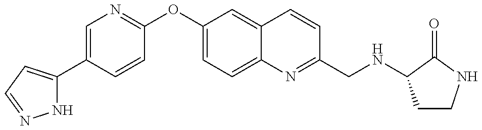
N1C(C2=CN=C(OC3=CC=C4C(=C3)C=CC(CNC3CCNC3=O)=N4)C=C2)=CC=N1
